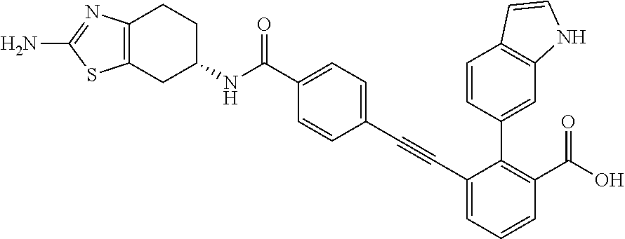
C1(C(NC2CCC3=C(C2)SC(N)=N3)=O)=CC=C(C#CC2=CC=CC(C(O)=O)=C2C2=CC3=C(C=C2)C=CN3)C=C1
